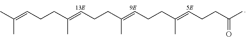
CC(=CCCC(=CCCC(=CCCC(=CCCC(C)=O)C)C)C)C
